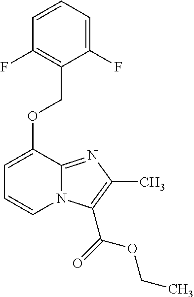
N12C(=NC(C)=C1C(=O)OCC)C(OCC1=C(F)C=CC=C1F)=CC=C2
